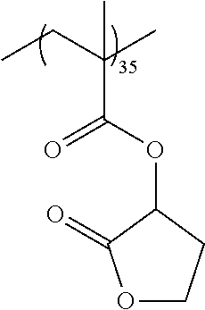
CCC(C)(C)C(OC1CCOC1=O)=O
